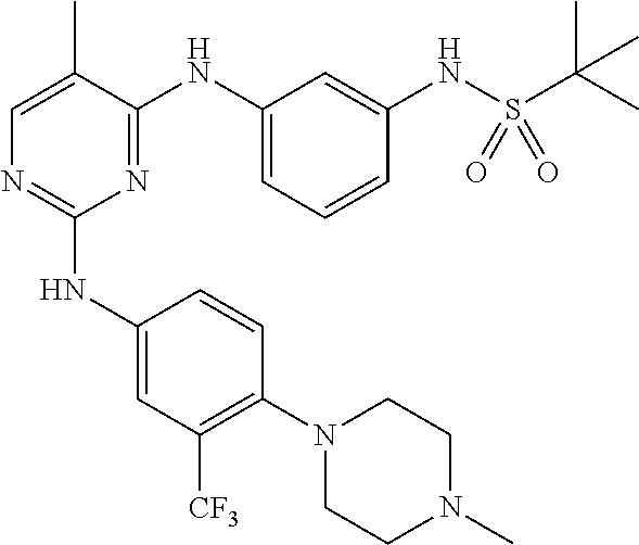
C1(NC2=CC([CF3])=C(N3CCN(C)CC3)C=C2)=NC=C(C)C(NC2=CC=CC(NS(C(C)(C)C)(=O)=O)=C2)=N1
